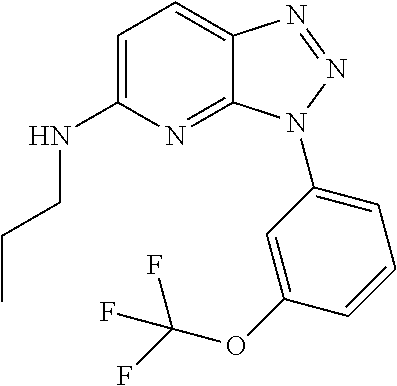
C1=C(NCCC)N=C2C(=C1)N=NN2C1=CC=CC(OC(F)(F)F)=C1
